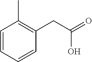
C1=CC=CC(CC(=O)O)=C1C
